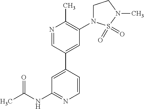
C1=CC(C2=CC(N3CCN(C)S3(=O)=O)=C(C)N=C2)=CC(NC(=O)C)=N1
